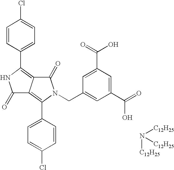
C1=CC(C2=C3C(=C(C4=CC=C(Cl)C=C4)N(CC4=CC(C(=O)O)=CC(C(=O)O)=C4)C3=O)C(=O)N2)=CC=C1Cl.[C12H25]N([C12H25])[C12H25]
